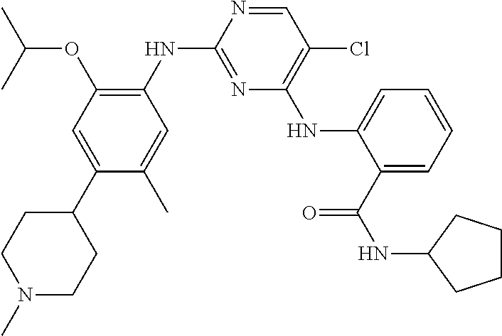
C1=NC(NC2=C(OC(C)C)C=C(C3CCN(C)CC3)C(C)=C2)=NC(NC2=CC=CC=C2C(=O)NC2CCCC2)=C1Cl
